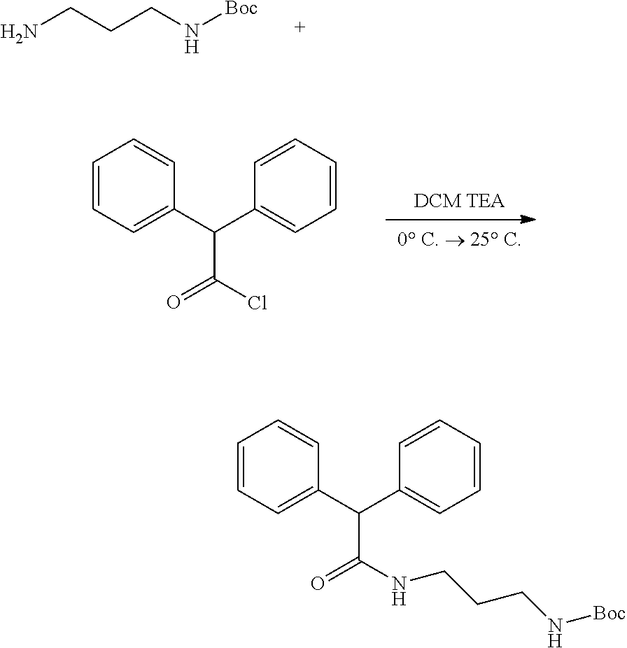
C1=CC=C(C(C2=CC=CC=C2)C(Cl)=O)C=C1.NCCCN[Boc].C1=CC=C(C(C2=CC=CC=C2)C(NCCCN[Boc])=O)C=C1
